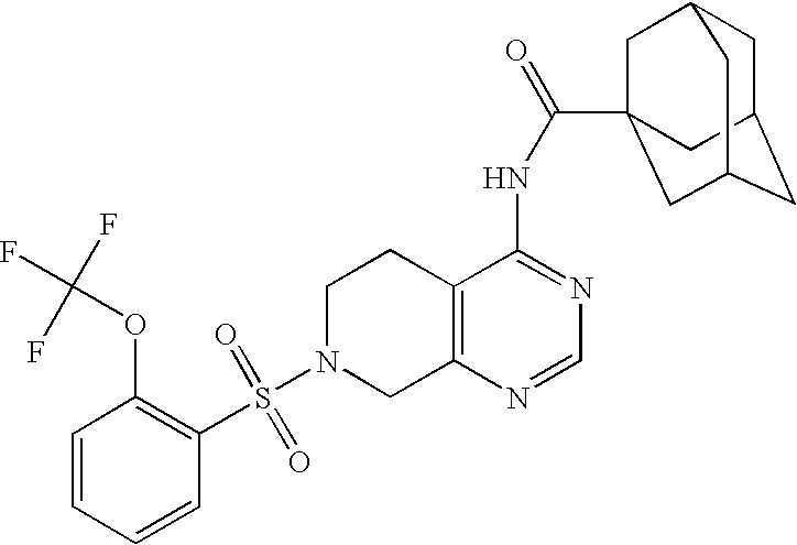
C1N(S(=O)(=O)C2=C(OC(F)(F)F)C=CC=C2)CC2=C(C1)C(NC(=O)C13CC4CC(CC(C1)C4)C3)=NC=N2
